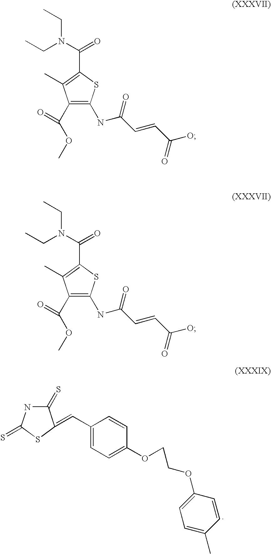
C1(=S)NC(=S)SC1=CC1=CC=C(OCCOC2=CC=C(C)C=C2)C=C1.C(N(CC)C(=O)C1=C(C)C(C(OC)=O)=C(NC(C=CC(O)=O)=O)S1)C.C(N(CC)C(=O)C1=C(C)C(C(OC)=O)=C(NC(C=CC(O)=O)=O)S1)C
